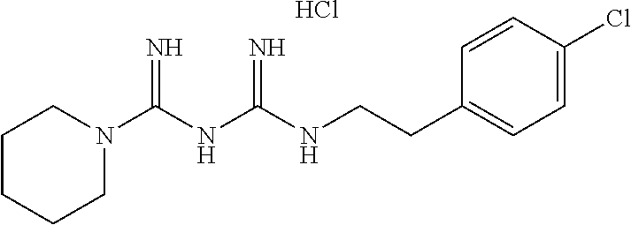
Cl.C1CCCN(C(NC(NCCC2=CC=C(Cl)C=C2)=N)=N)C1
